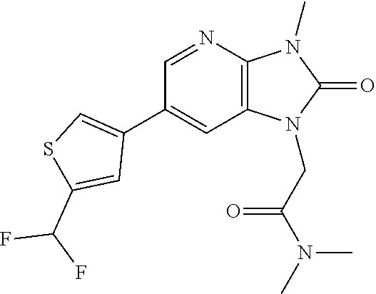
C1(C2=CSC(C(F)F)=C2)=CC2=C(N=C1)N(C)C(=O)N2CC(N(C)C)=O
